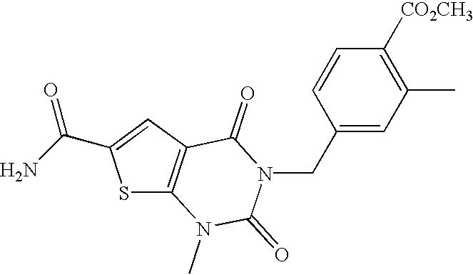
S1C2=C(C=C1C(N)=O)C(=O)N(CC1=CC(C)=C([CO2CH3])C=C1)C(=O)N2C
